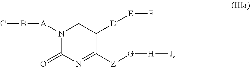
N1([A]BC)C(=O)N=C([Z][G][H][J])C([D][E]F)C1
